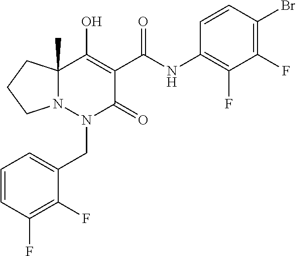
C1=CC(F)=C(F)C(CN2C(=O)C(C(=O)NC3=C(F)C(F)=C(Br)C=C3)=C(O)C3(C)N2CCC3)=C1
